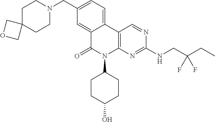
C1(CN2CCC3(CC2)COC3)=CC=C2C(=C1)C(=O)N(C1CCC(O)CC1)C1=C2C=NC(NCC(CC)(F)F)=N1
